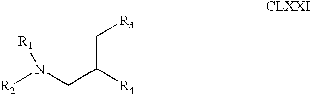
[R2]N(CC(C[R3])[R4])[R1]
